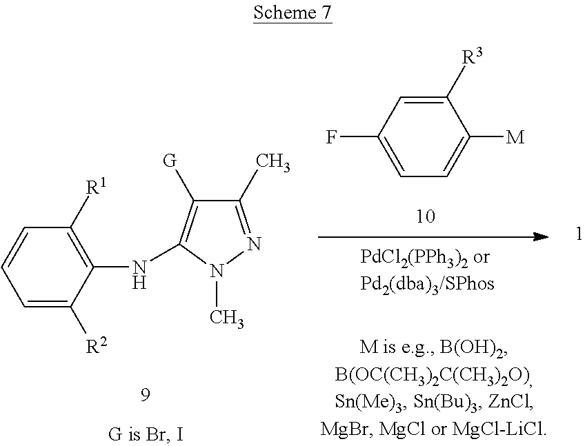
C1([R3])=CC(F)=CC=C1[M].C1=C([R2])C(NC2=C([G])C(C)=NN2C)=C([R1])C=C1
